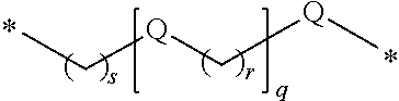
CC[Q]C[Q]C
